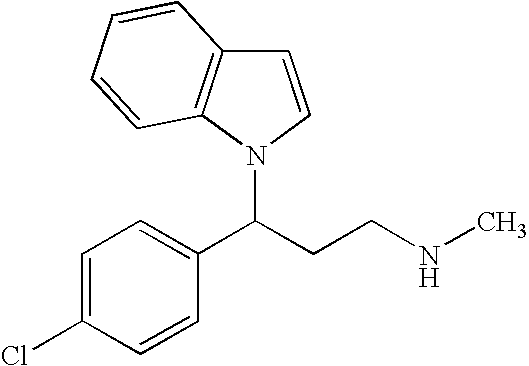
C1=C(Cl)C=CC(C(CCNC)N2C3=C(C=C2)C=CC=C3)=C1
